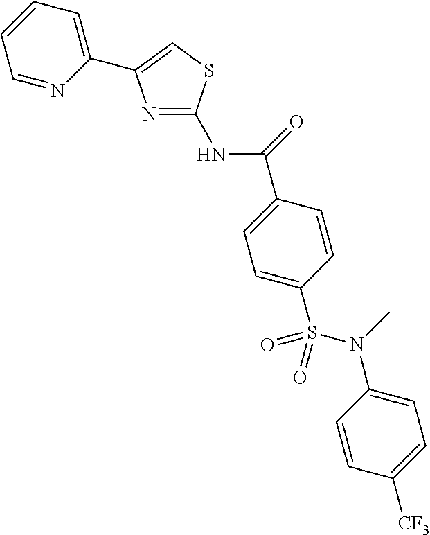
C1=C(S(N(C2=CC=C([CF3])C=C2)C)(=O)=O)C=CC(C(=O)NC2=NC(C3=CC=CC=N3)=CS2)=C1
